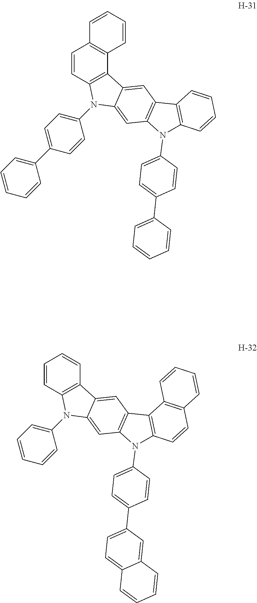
C1=CC2=C(C3=C1C=CC=C3)C1=CC3=C(C=C1N2C1=CC=C(C2=CC=CC=C2)C=C1)N(C1=CC=C(C2=CC=CC=C2)C=C1)C1=C3C=CC=C1.C1=CC2=C(C=C1)C1=CC3=C(C=C1N2C1=CC=CC=C1)N(C1=CC=C(C2=CC=C4C(=C2)C=CC=C4)C=C1)C1=C3C2=C(C=C1)C=CC=C2
